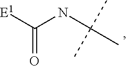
C(NC([E1])=O)(C)(C)C
